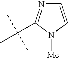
C1=CN([Me])C(C(C)(C)C)=N1
